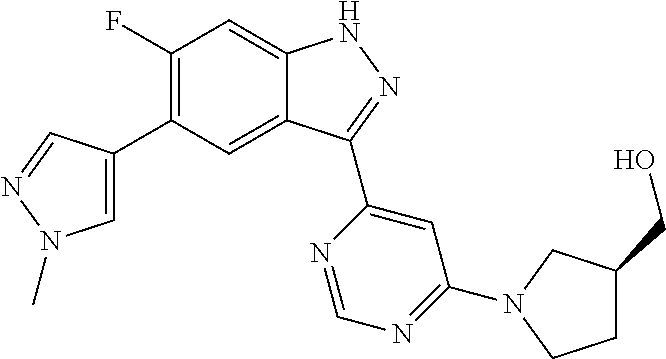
C1(F)=C(C2=CN(C)N=C2)C=C2C(=C1)NN=C2C1=CC(N2CC(CO)CC2)=NC=N1
